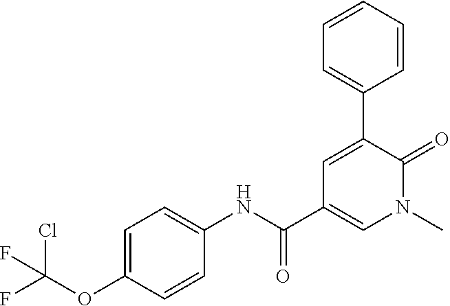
C1=C(C2=CC=CC=C2)C(=O)N(C)C=C1C(NC1=CC=C(OC(F)(Cl)F)C=C1)=O
